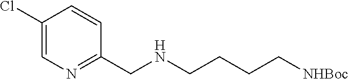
C1(Cl)=CN=C(CNCCCC[NHBoc])C=C1
